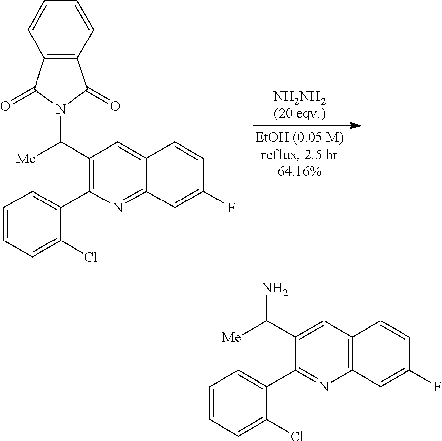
C12=CC(C(N3C(=O)C4=C(C3=O)C=CC=C4)[Me])=C(C3=CC=CC=C3Cl)N=C1C=C(F)C=C2.C12=C(C=C(F)C=C1)N=C(C1=CC=CC=C1Cl)C(C(N)[Me])=C2
